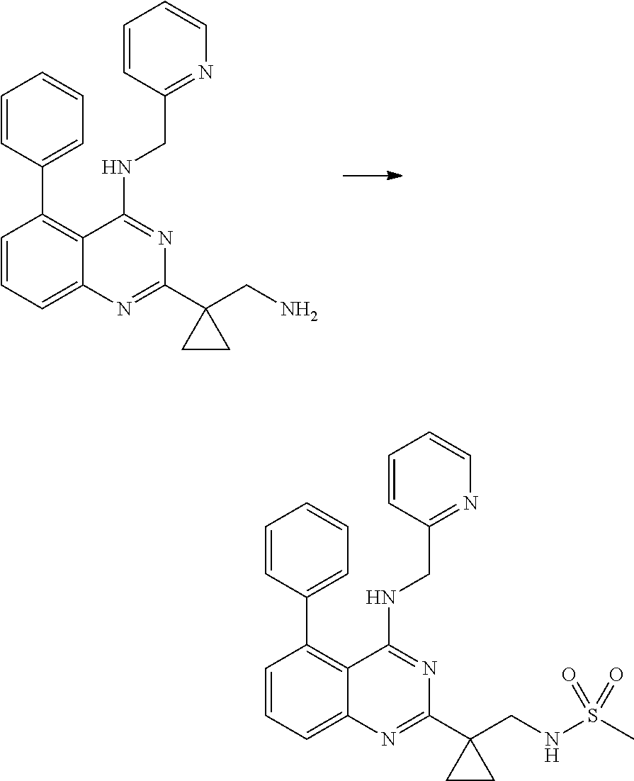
C1=CC=C2C(=C1C1=CC=CC=C1)C(NCC1=NC=CC=C1)=NC(C1(CNS(C)(=O)=O)CC1)=N2.C1=CC=C2C(=C1C1=CC=CC=C1)C(NCC1=NC=CC=C1)=NC(C1(CN)CC1)=N2
